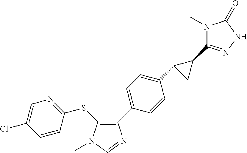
S(C1=C(C2=CC=C(C3CC3C3=NNC(=O)N3C)C=C2)N=CN1C)C1=NC=C(Cl)C=C1
